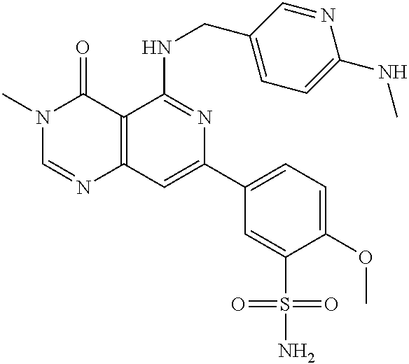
C12=C(C=C(C3=CC=C(OC)C(S(=O)(=O)N)=C3)N=C1NCC1=CC=C(NC)N=C1)N=CN(C)C2=O
